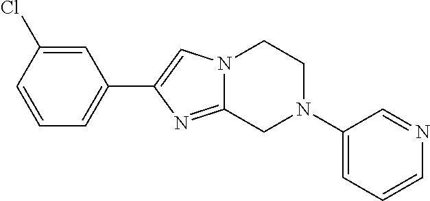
C1(Cl)=CC(C2=CN3C(=N2)CN(C2=CC=CN=C2)CC3)=CC=C1
